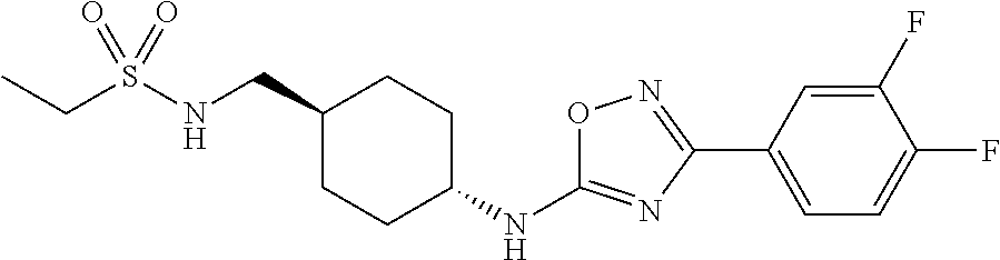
C1(CNS(CC)(=O)=O)CCC(NC2=NC(C3=CC=C(F)C(F)=C3)=NO2)CC1
